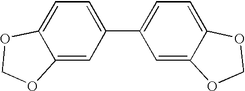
C1=C2C(=CC(C3=CC=C4C(=C3)OCO4)=C1)OCO2
